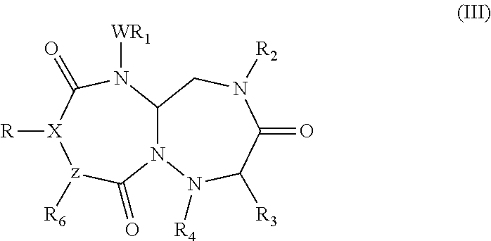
N12C(CN([R2])C(=O)C([R3])N1[R4])N([WR1])C(=O)[X]([R])[z]([R6])C2=O
